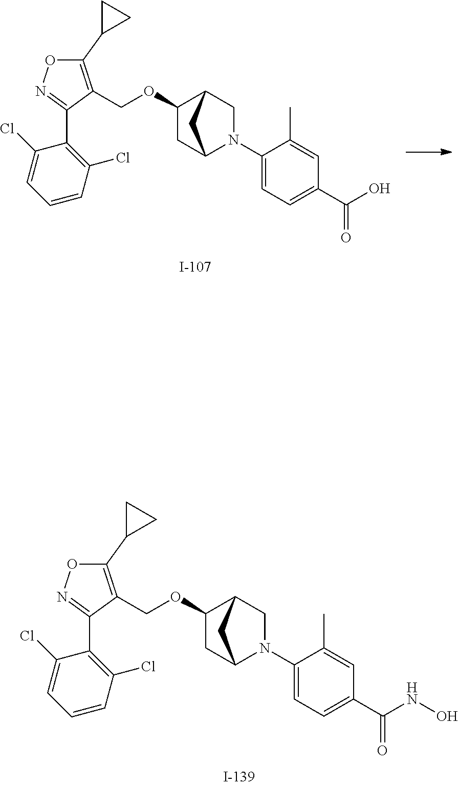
C(OC1CC2N(C3=CC=C(C(=O)NO)C=C3C)CC1C2)C1=C(C2CC2)ON=C1C1=C(Cl)C=CC=C1Cl.C(OC1CC2N(C3=CC=C(C(=O)O)C=C3C)CC1C2)C1=C(C2CC2)ON=C1C1=C(Cl)C=CC=C1Cl
